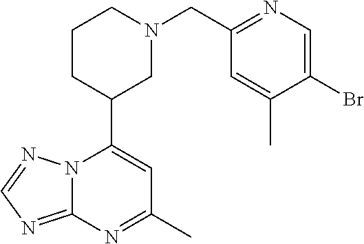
N12C(=NC=N1)N=C(C)C=C2C1CN(CC2=NC=C(Br)C(C)=C2)CCC1
